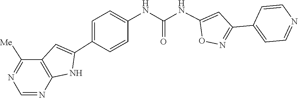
C1=C(C2=NOC(NC(NC3=CC=C(C4=CC5=C(N4)N=CN=C5[Me])C=C3)=O)=C2)C=CN=C1
